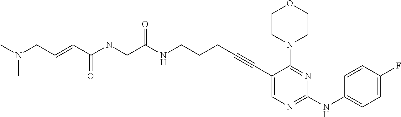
C1(C#CCCCNC(CN(C(C=CCN(C)C)=O)C)=O)=CN=C(NC2=CC=C(F)C=C2)N=C1N1CCOCC1
